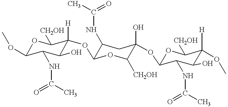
O1C(OC)C(NC(=O)C)C(O)C([H])(OC2C(NC(C)=O)CC(O)(OC3OC([CH2OH])C([H])(OC)C(O)C3NC(=O)C)C([CH2OH])O2)C1[CH2OH]
